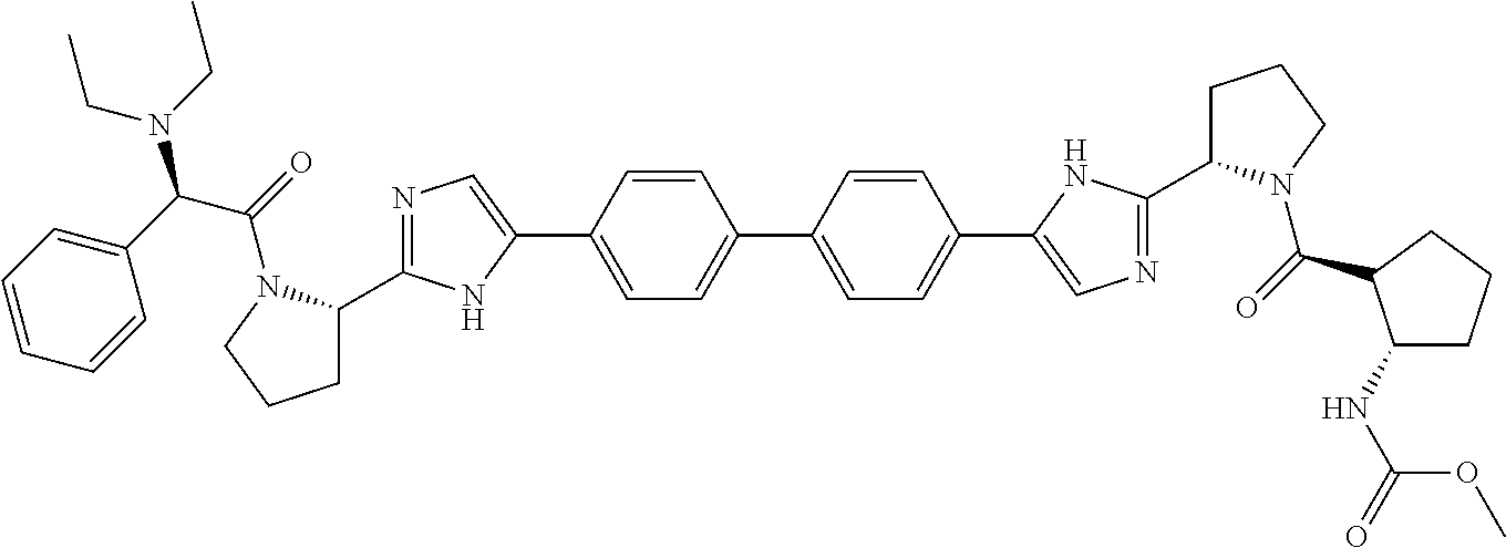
C1=C(C2=CN=C(C3CCCN3C(=O)C(C3=CC=CC=C3)N(CC)CC)N2)C=CC(C2=CC=C(C3=CN=C(C4CCCN4C(=O)C4C(NC(=O)OC)CCC4)N3)C=C2)=C1
